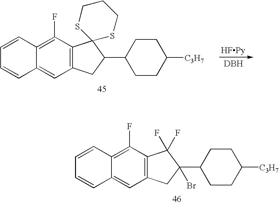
[DBH].C1=C2C(=C(F)C3=C1CC(C1CCC([C3H7])CC1)C31SCCCS1)C=CC=C2.C1=C2C(=C(F)C3=C1CC(C1CCC([C3H7])CC1)(Br)C3(F)F)C=CC=C2
